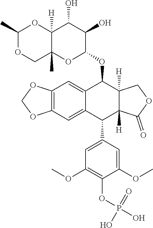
C1(C)OCC2(C)C([H])(O1)C(O)C(O)C(OC1C3=CC4=C(C=C3C(C3=CC(OC)=C(OP(O)(=O)O)C(OC)=C3)C3([H])C1([H])COC3=O)OCO4)O2
